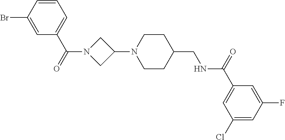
C1(N2CCC(CNC(C3=CC(Cl)=CC(F)=C3)=O)CC2)CN(C(C2=CC=CC(Br)=C2)=O)C1
